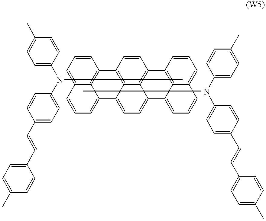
C1=CC=C2C3=C1C1=C4C(=CC=C5C4=C(C=C1)C1=C4C5=CC=CC4=CC=C1)C3=CC=C2.CC1=CC=C(NC2=CC=C(C=CC3=CC=C(C)C=C3)C=C2)C=C1.CC1=CC=C(NC2=CC=C(C=CC3=CC=C(C)C=C3)C=C2)C=C1
